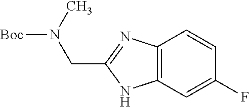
C12=C(C=C(F)C=C1)NC(CN([Boc])C)=N2
